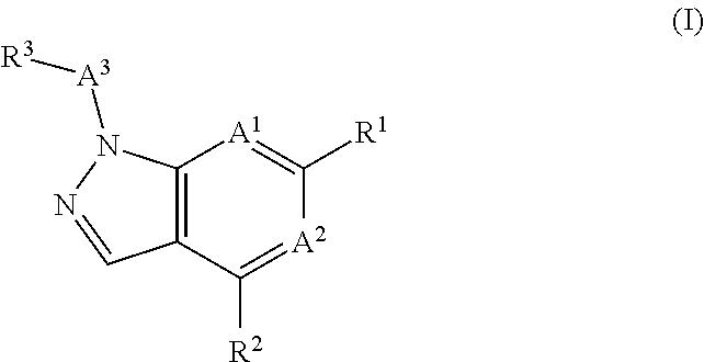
C12=C(C([R2])=[A2]C([R1])=[A1]1)C=NN2[A3][R3]
